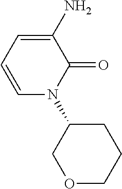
C1=CC=C(N)C(=O)N1C1COCCC1
